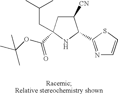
C1([CN])CC(CC(C)C)(C(OC(C)(C)C)=O)NC1C1=NC=CS1
